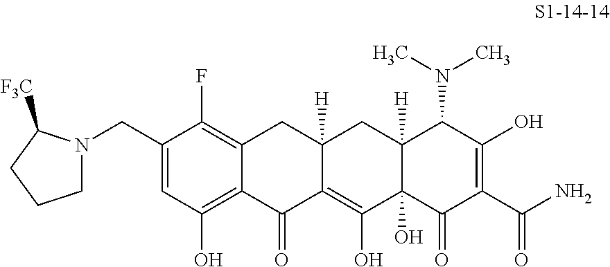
C1=C(CN2CCCC2[F3C])C(F)=C2C(=C1O)C(=O)C1=C(O)C3(O)C([H])(CC1([H])C2)C(N(C)C)C(O)=C(C(N)=O)C3=O
